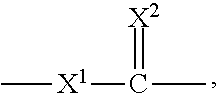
[X1](C(C)=[X2])C
